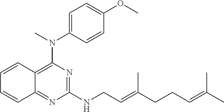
C1=C(N(C)C2=C3C(=NC(NCC=C(CCC=C(C)C)C)=N2)C=CC=C3)C=CC(OC)=C1
